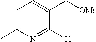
C1=C(C)N=C(Cl)C(C[OMs])=C1
